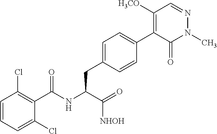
C1(C(NC(C(=O)[NHOH])CC2=CC=C(C3=C([H3CO])C=NN(C)C3=O)C=C2)=O)=C(Cl)C=CC=C1Cl
